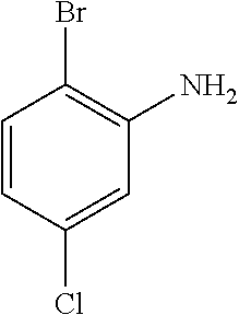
C1=CC(Cl)=CC(N)=C1Br
